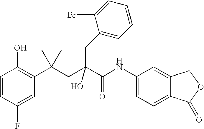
C1=CC(F)=CC(C(CC(C(NC2=CC=C3C(=C2)COC3=O)=O)(O)CC2=CC=CC=C2Br)(C)C)=C1O
